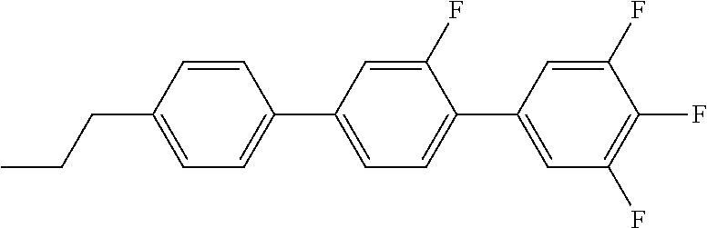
CCCC1=CC=C(C2=CC=C(C3=CC(F)=C(F)C(F)=C3)C(F)=C2)C=C1
